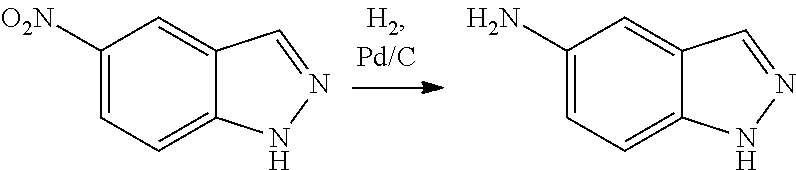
C1(N)=CC=C2C(=C1)C=NN2.C1([O2N])=CC=C2C(=C1)C=NN2
